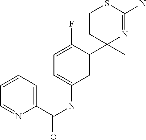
C1=C(NC(=O)C2=CC=CC=N2)C=C(C2(C)N=C(N)SCC2)C(F)=C1
